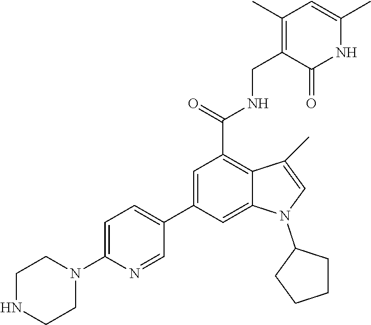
C1(C)=C(CNC(C2=C3C(=CC(C4=CC=C(N5CCNCC5)N=C4)=C2)N(C2CCCC2)C=C3C)=O)C(=O)NC(C)=C1
